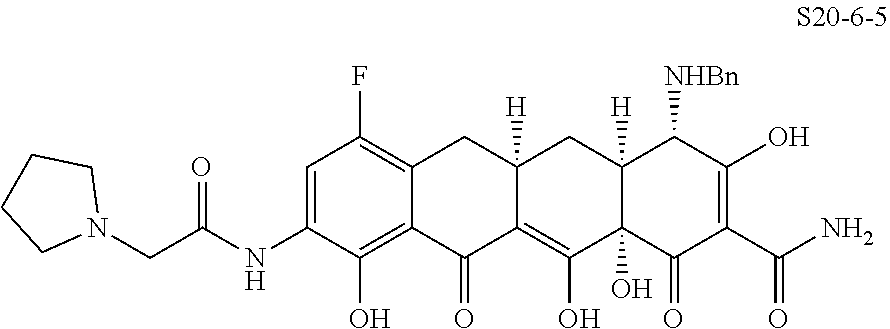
C1=C(NC(CN2CCCC2)=O)C(O)=C2C(=C1F)CC1([H])C(=C(O)C3(O)C([H])(C1)C([NHBn])C(O)=C(C(N)=O)C3=O)C2=O
